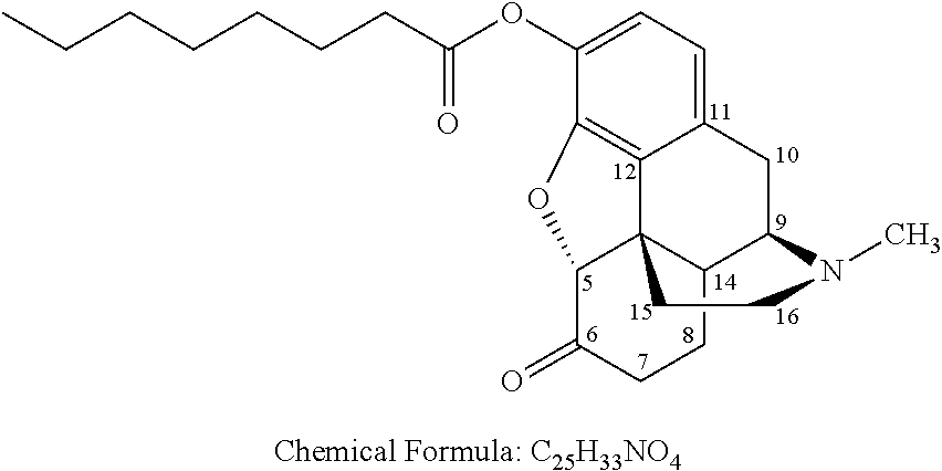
C1=C(OC(CCCCCCC)=O)C2=C3C(=C1)CC1C4C3(C(C(=O)CC4)O2)CCN1C
